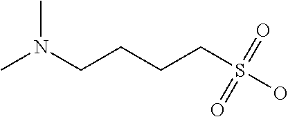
CN(CCCCS(=O)(O)=O)C
